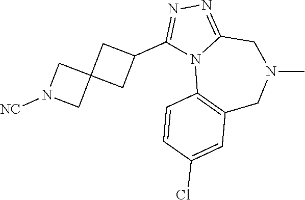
C1(C2CC3(C2)CN([NC])C3)=NN=C2N1C1=C(CN(C)C2)C=C(Cl)C=C1
